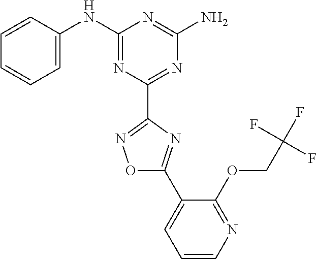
C1=CC(NC2=NC(C3=NOC(C4=CC=CN=C4OCC(F)(F)F)=N3)=NC(N)=N2)=CC=C1
